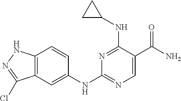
N1=C(NC2CC2)C(C(N)=O)=CN=C1NC1=CC2=C(C=C1)NN=C2Cl
